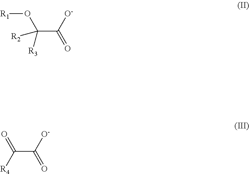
C(C([O-])=O)([R3])(O[R1])[R2].C(C([O-])=O)([R4])=O
